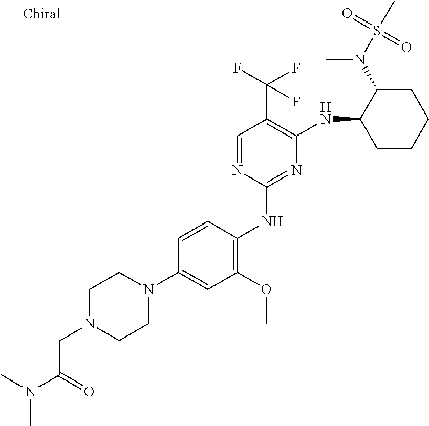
C1(NC2=C(OC)C=C(N3CCN(CC(=O)N(C)C)CC3)C=C2)=NC(NC2CCCCC2N(S(C)(=O)=O)C)=C(C(F)(F)F)C=N1
